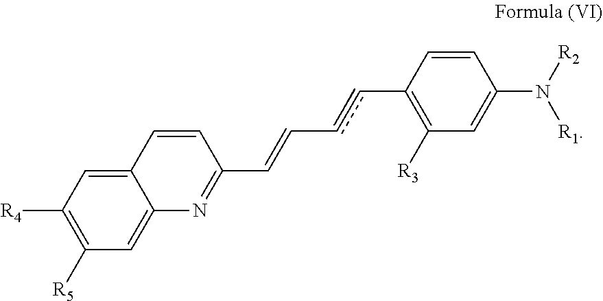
C(=CC1=NC2=CC([R5])=C([R4])C=C2C=C1)ccC1=C([R3])C=C(N([R1])[R2])C=C1
